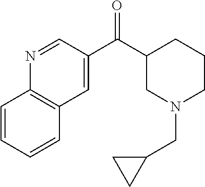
C1(C(C2=CC3=C(N=C2)C=CC=C3)=O)CN(CC2CC2)CCC1
